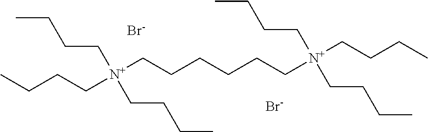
CCCC[N+](CCCC)(CCCC)CCCCCC[N+](CCCC)(CCCC)CCCC.[Br-].[Br-]
